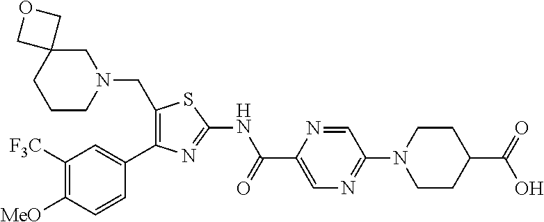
C1([F3C])=C([MeO])C=CC(C2=C(CN3CC4(CCC3)COC4)SC(NC(C3=CN=C(N4CCC(C(=O)O)CC4)C=N3)=O)=N2)=C1
